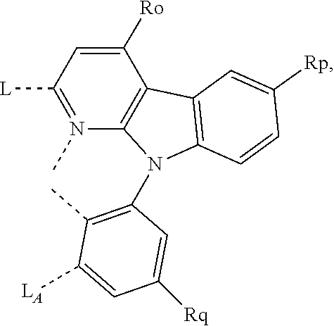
C12=C(N(C3=C(C)C([LA])=CC([Rq])=C3)C3=C1C=C([Rp])C=C3)N(C)=C([L])C=C2[Ro]
